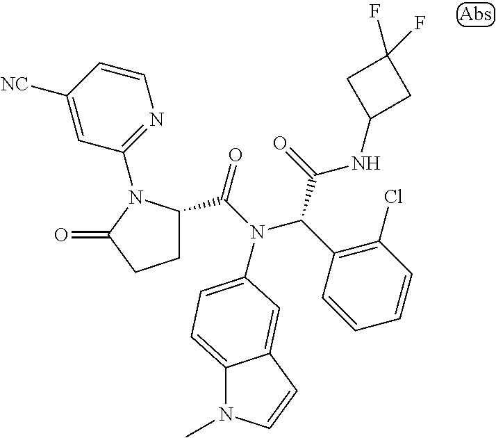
C1(C(N(C(C2=C(Cl)C=CC=C2)C(=O)NC2CC(F)(F)C2)C2=CC=C3N(C)C=CC3=C2)=O)CCC(=O)N1C1=NC=CC([NC])=C1
